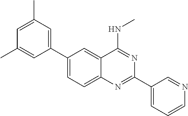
C1(C2=CC(C)=CC(C)=C2)=CC=C2C(=C1)C(NC)=NC(C1=CC=CN=C1)=N2
